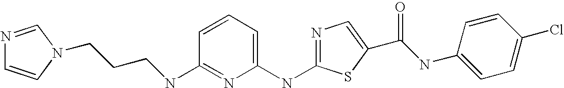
C1=CC(NCCCN2C=CN=C2)=NC(NC2=NC=C(C(=O)NC3=CC=C(Cl)C=C3)S2)=C1
